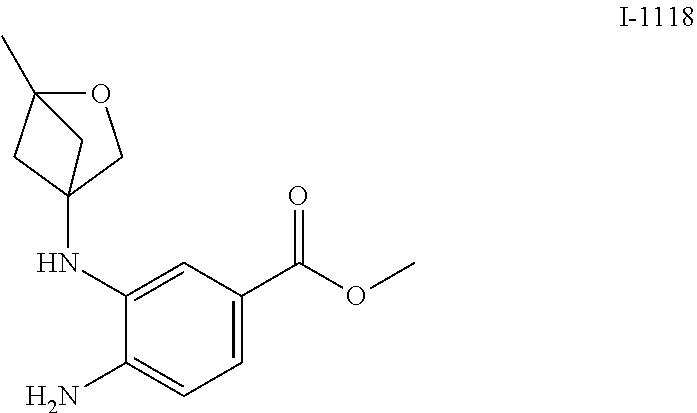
O(C)C(C1=CC=C(N)C(NC23CC(C)(OC2)C3)=C1)=O
